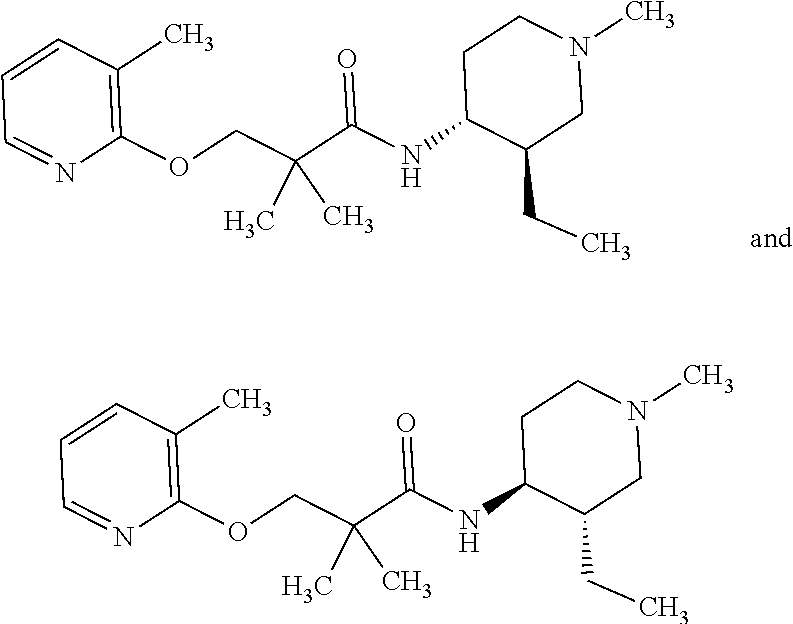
C1=CC(C)=C(OCC(C(NC2C(CC)CN(C)CC2)=O)(C)C)N=C1.C1=CC(C)=C(OCC(C(NC2C(CC)CN(C)CC2)=O)(C)C)N=C1
